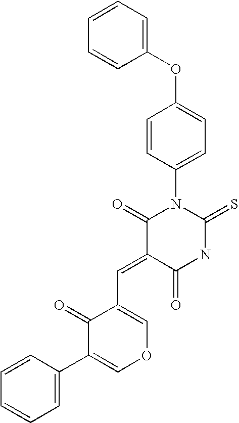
C1(OC2=CC=C(N3C(=O)C(=CC4=COC=C(C5=CC=CC=C5)C4=O)C(=O)NC3=S)C=C2)=CC=CC=C1
